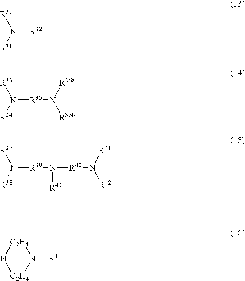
N([R32])([R31])[R30].N([R35]N([R36b])[R36a])([R34])[R33].N([R39]N([R40]N([R42])[R41])[R43])([R38])[R37].[C2H4]1N[C2H4]N1[R44]
